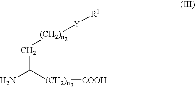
[(CH2)n]([Y][R1])CC(N)[(CH2)n][COOH]
